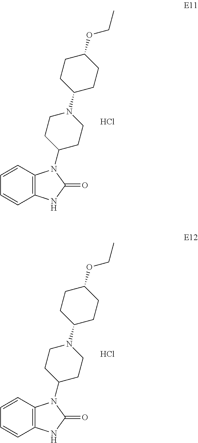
C1=CC2=C(C=C1)NC(=O)N2C1CCN(C2CCC(OCC)CC2)CC1.Cl.C1=CC2=C(C=C1)NC(=O)N2C1CCN(C2CCC(OCC)CC2)CC1.Cl
